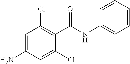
NC1=CC(Cl)=C(C(NC2=CC=CC=C2)=O)C(Cl)=C1
